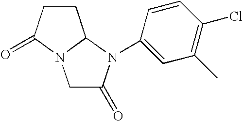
C1C(=O)N(C2=CC(C)=C(Cl)C=C2)C2N1C(=O)CC2
